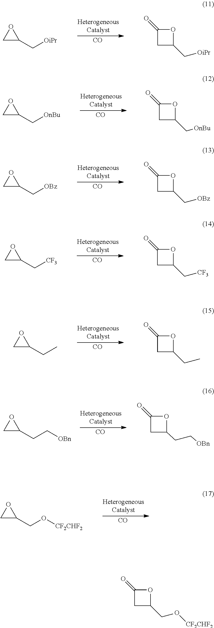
[CO].C1C(C[OiPr])O1.C1(=O)CC(C[OiPr])O1.[CO].C1C(C[OnBu])O1.C1(=O)CC(C[OnBu])O1.[CO].C1C(C[OBz])O1.C1(=O)CC(C[OBz])O1.[CO].C1C(C[CF3])O1.C1(=O)CC(C[CF3])O1.[CO].C1C(CC)O1.C1(=O)CC(CC)O1.[CO].C1C(CC[OBn])O1.C1(=O)CC(CC[OBn])O1.[CO].C1C(CO[CF2CHF2])O1.C1(=O)CC(CO[CF2CHF2])O1
